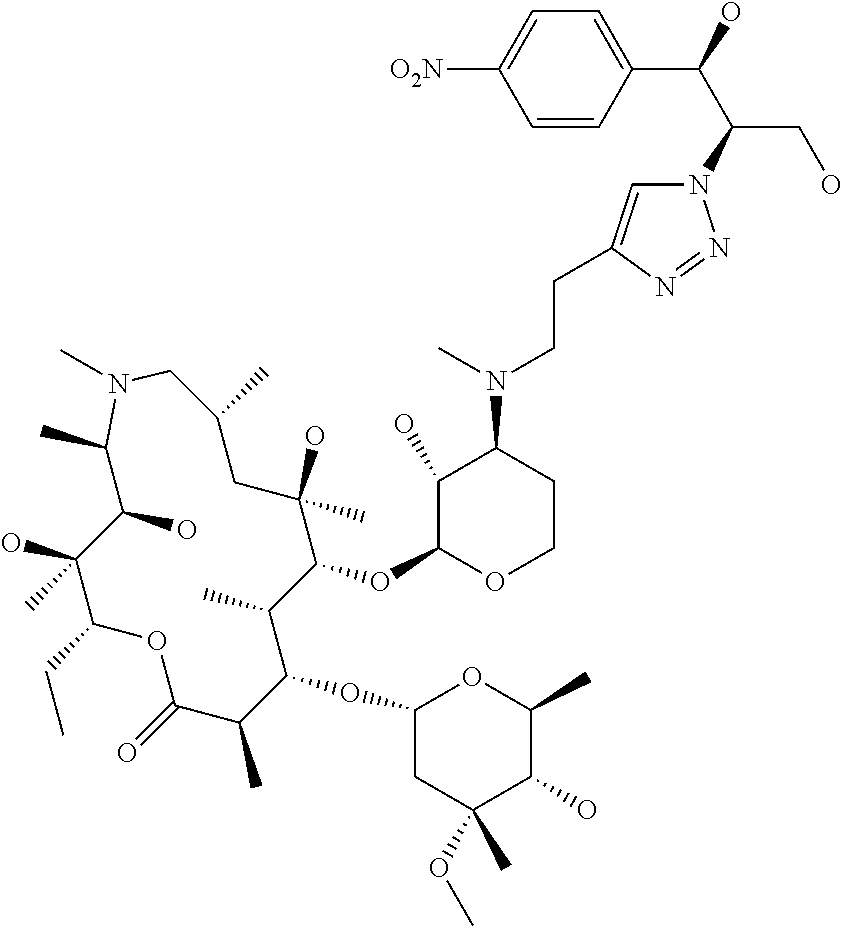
C(C1=CN(C(C(C2=CC=C([O2N])C=C2)O)CO)N=N1)CN(C)C1C(O)C(OC2C(C)C(OC3CC(OC)(C)C(O)C(C)O3)C(C)C(=O)OC(CC)C(O)(C)C(O)C(C)N(C)CC(C)CC2(O)C)OCC1
